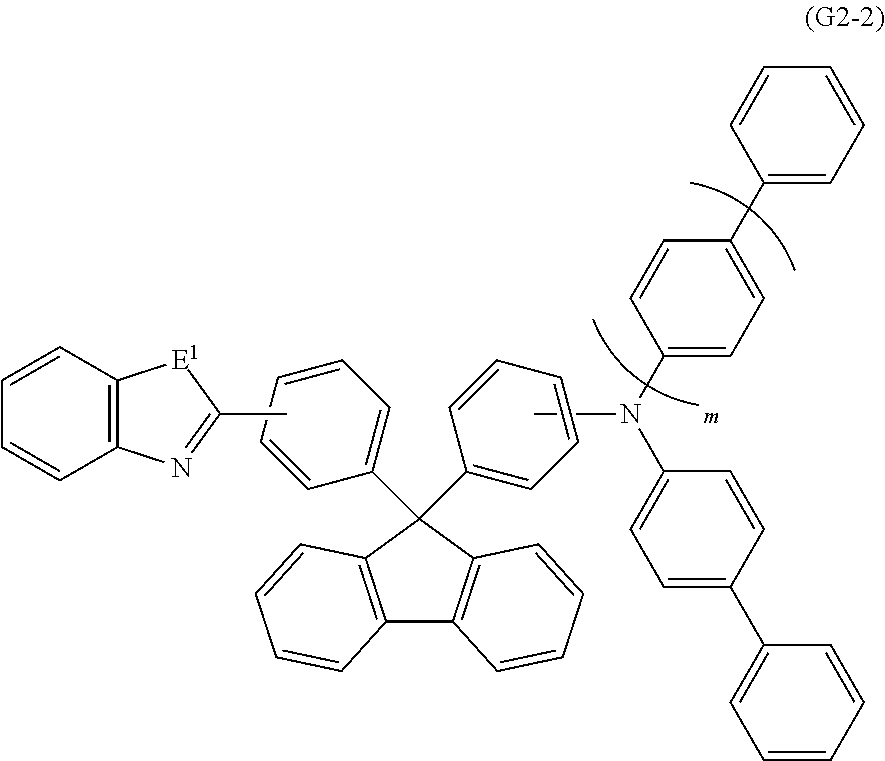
C1=CC2=C(C=C1)N=C(C)[E1]2.C12=C(C(C3=CC=CC=C3)(C3=CC=CC=C3)C3=C1C=CC=C3)C=CC=C2.CN(C1=CC=C(C2=CC=CC=C2)C=C1)C1=CC=C(C2=CC=CC=C2)C=C1
